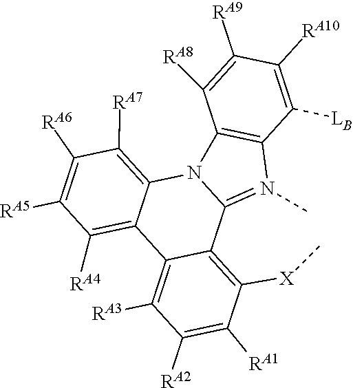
C12=N(C)C3=C(N1C1=C([RA7])C([RA6])=C([RA5])C([RA4])=C1C1=C([RA3])C([RA2])=C([RA1])C([X]C)=C21)C([RA8])=C([RA9])C([RA10])=C3[LB]
